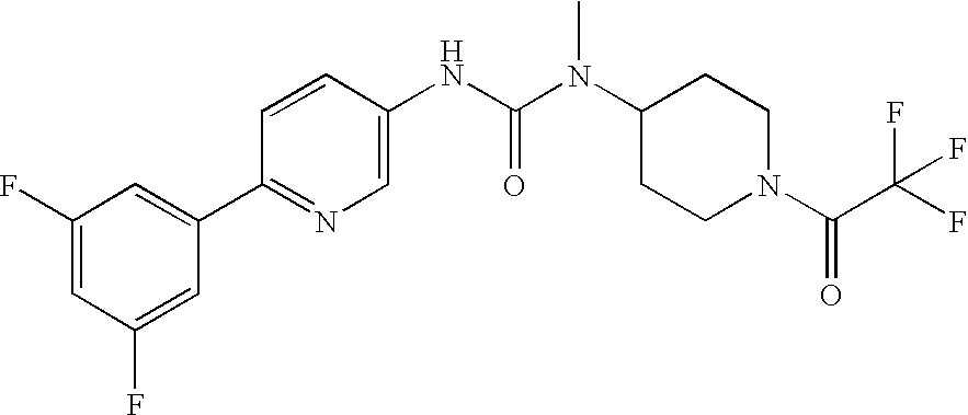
C1(F)=CC(F)=CC(C2=NC=C(NC(N(C3CCN(C(=O)C(F)(F)F)CC3)C)=O)C=C2)=C1
